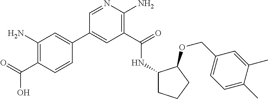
C1(C2=CC(N)=C(C(=O)O)C=C2)=CC(C(=O)NC2CCCC2OCC2=CC=C(C)C(C)=C2)=C(N)N=C1
